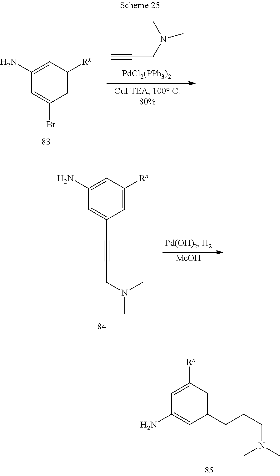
C1=C([Rx])C=C(CCCN(C)C)C=C1N.C1(N)=CC([Rx])=CC(C#CCN(C)C)=C1.[MeOH].C1(N)=CC([Rx])=CC(Br)=C1.C#CCN(C)C.[PdCl2(PPh3)2]
